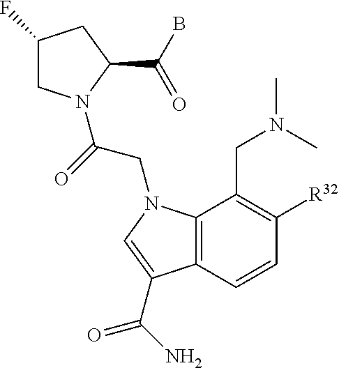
C1(F)CN(C(=O)CN2C3=C(C=CC([R32])=C3CN(C)C)C(C(=O)N)=C2)C(C(B)=O)C1
